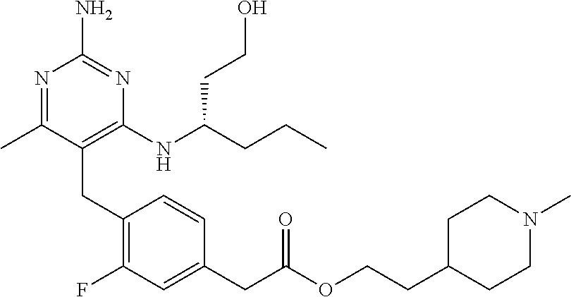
N1=C(C)C(CC2=C(F)C=C(CC(OCCC3CCN(C)CC3)=O)C=C2)=C(NC(CCC)CCO)N=C1N
